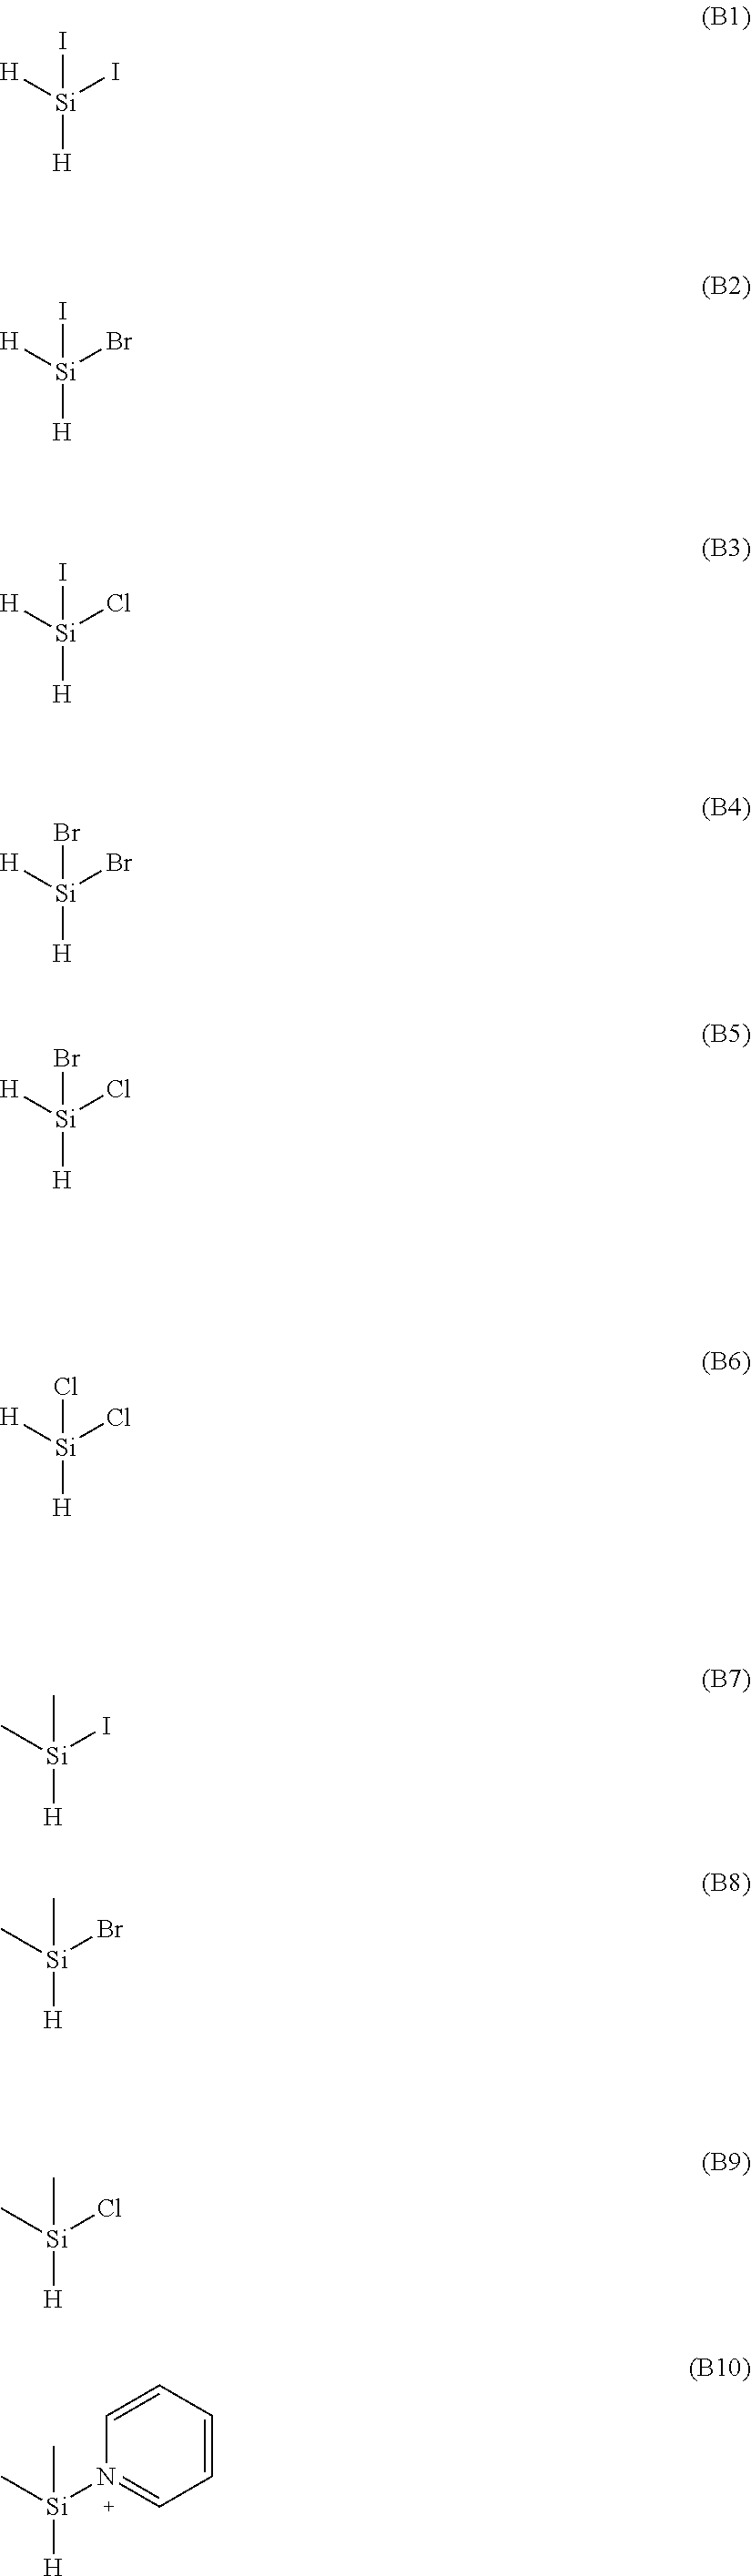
I[Si]([H])(I)[H].I[Si]([H])(Br)[H].I[Si]([H])(Cl)[H].Br[Si]([H])(Br)[H].Br[Si]([H])(Cl)[H].Cl[Si]([H])(Cl)[H].C[Si]([H])(I)C.C[Si]([H])(Br)C.C[Si]([H])(Cl)C.C[Si]([H])(N1=CC=CC=C1)C
